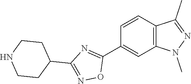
C12=C(C=CC(C3=NC(C4CCNCC4)=NO3)=C1)C(C)=NN2C
